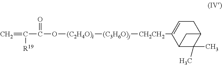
C=C(C(=O)O[(C2H4O)i][(C3H6O)j][CH2CH2]C1=CCC2C(C)(C)C1C2)[R19]
